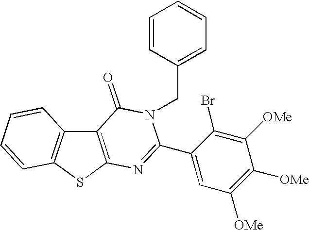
C12=C(SC3=C1C=CC=C3)N=C(C1=CC([OMe])=C([OMe])C([OMe])=C1Br)N(CC1=CC=CC=C1)C2=O
